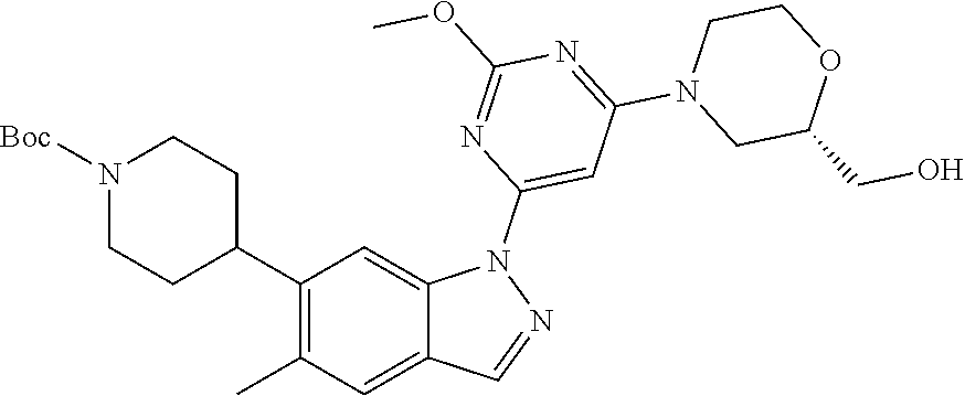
C1(C2CCN([Boc])CC2)=C(C)C=C2C(=C1)N(C1=CC(N3CC(CO)OCC3)=NC(OC)=N1)N=C2
